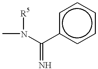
CN([R5])C(c1ccccc1)=N
